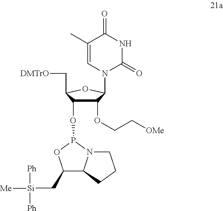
C1(OCC[OMe])C(OP2OC(C[Si]([Ph])([Me])[Ph])C3N2CCC3)C(C[DMTrO])OC1N1C(=O)NC(=O)C(C)=C1
